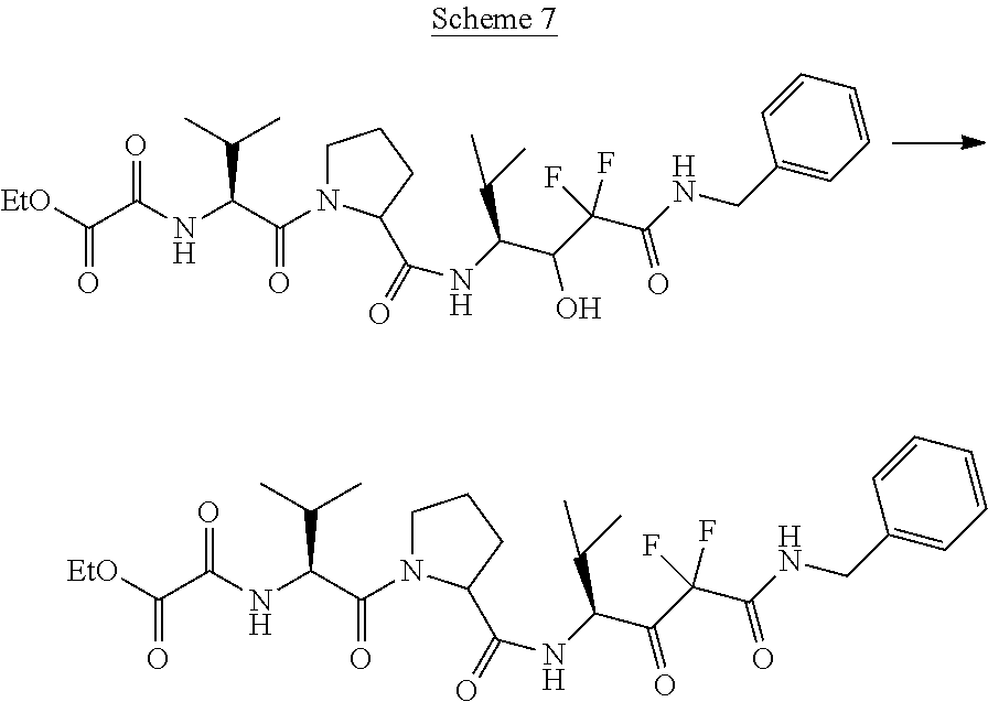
C(C(C(=O)N1CCCC1C(=O)NC(C(O)C(F)(C(NCC1=CC=CC=C1)=O)F)C(C)C)NC(C([EtO])=O)=O)(C)C.C(C(C(=O)N1CCCC1C(=O)NC(C(=O)C(F)(C(NCC1=CC=CC=C1)=O)F)C(C)C)NC(C([EtO])=O)=O)(C)C
